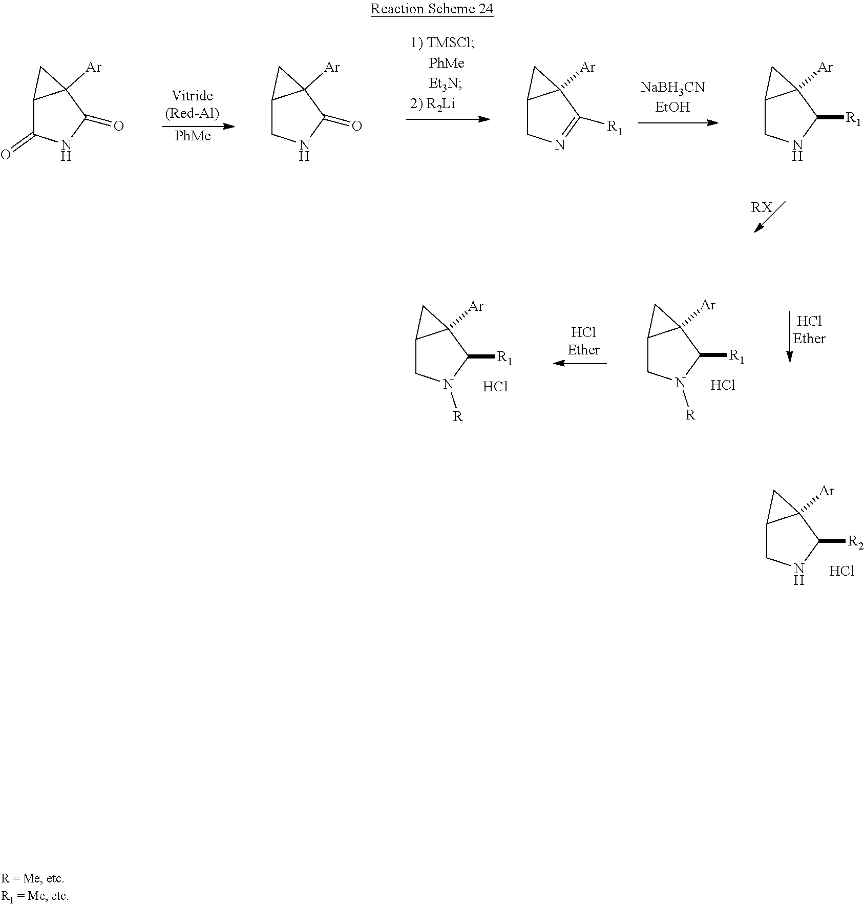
C12CNC([R2])C1([Ar])C2.Cl.[PhMe].C12C(=O)NC(=O)C1([Ar])C2.C12CNC(=O)C1([Ar])C2.C12CN=C([R1])C1([Ar])C2.[RX].C12CNC([R1])C1([Ar])C2.C12CN([R])C([R1])C1([Ar])C2.Cl.C12CN([R])C([R1])C1([Ar])C2.Cl
